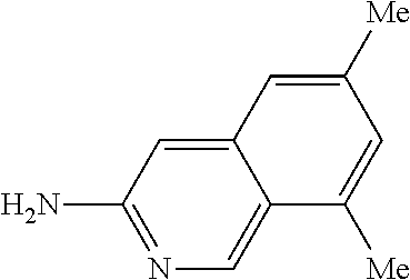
N1=C(N)C=C2C(=C1)C([Me])=CC([Me])=C2
